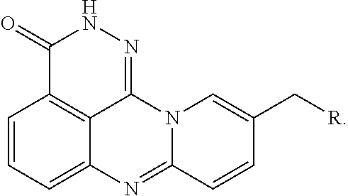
C1=CC=C2C3=C1C(=O)NN=C3N1C(=N2)C=CC(C[R])=C1
